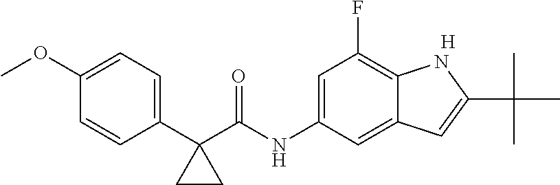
C1(C2(C(NC3=CC(F)=C4C(=C3)C=C(C(C)(C)C)N4)=O)CC2)=CC=C(OC)C=C1.[H]
